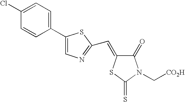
C1(Cl)=CC=C(C2=CN=C(C=C3C(=O)N(C[CO2H])C(=S)S3)S2)C=C1
